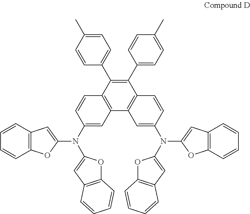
C12=C(C(C3=CC=C(C)C=C3)=C(C3=CC=C(C)C=C3)C3=C1C=C(N(C1=CC4=C(C=CC=C4)O1)C1=CC4=C(O1)C=CC=C4)C=C3)C=CC(N(C1=CC3=C(C=CC=C3)O1)C1=CC3=C(O1)C=CC=C3)=C2
